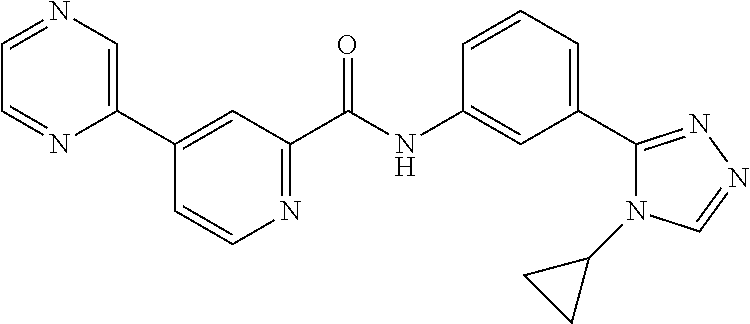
C1=CC=C(C2=NN=CN2C2CC2)C=C1NC(C1=NC=CC(C2=CN=CC=N2)=C1)=O
